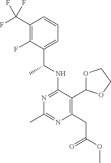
N1=C(NC(C)C2=CC=CC(C(F)(F)F)=C2F)C(C2OCCO2)=C(CC(=O)OC)N=C1C
